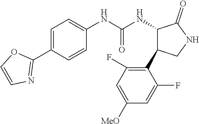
C1(NC(NC2C(=O)NCC2C2=C(F)C=C([MeO])C=C2F)=O)=CC=C(C2=NC=CO2)C=C1
